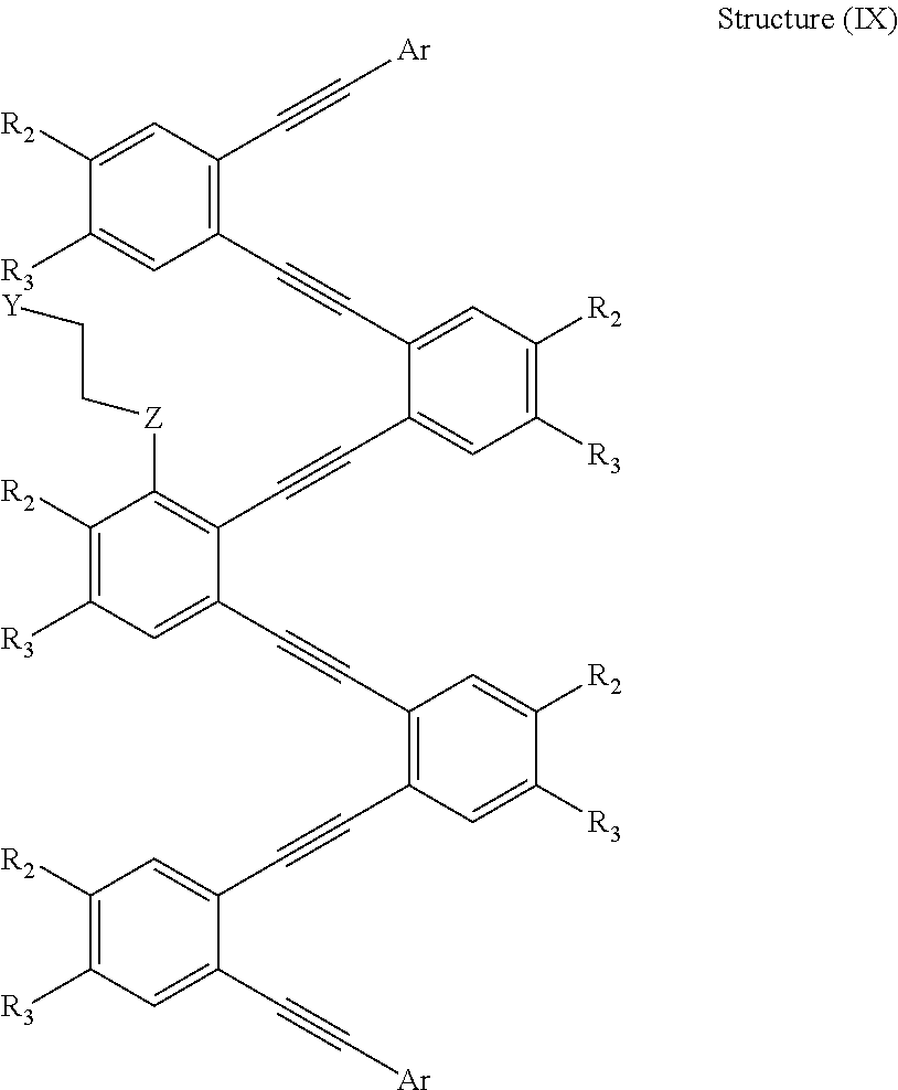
C1(C#CC2=C(C#CC3=CC([R2])=C([R3])C=C3C#C[Ar])C=C([R3])C([R2])=C2)=CC([R3])=C([R2])C([Z]CC[Y])=C1C#CC1=CC([R3])=C([R2])C=C1C#CC1=C(C#C[Ar])C=C([R2])C([R3])=C1
